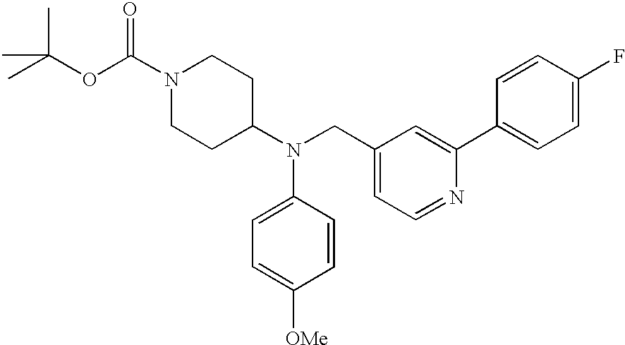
N1(C(OC(C)(C)C)=O)CCC(N(CC2=CC=NC(C3=CC=C(F)C=C3)=C2)C2=CC=C([OMe])C=C2)CC1
